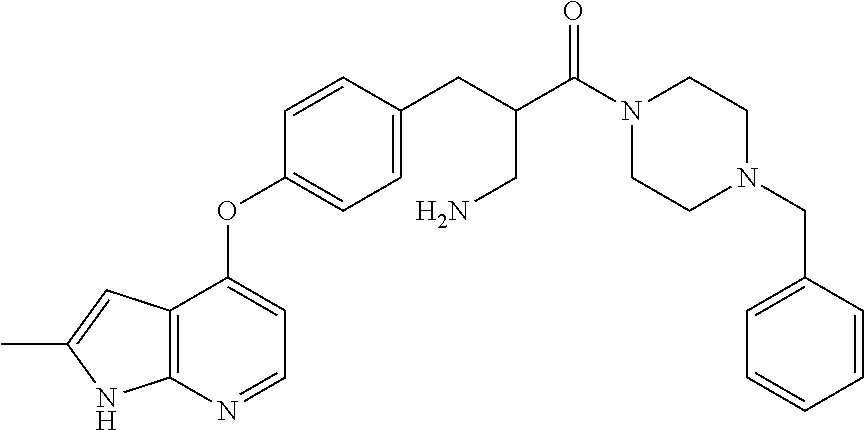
C12=C(N=CC=C1OC1=CC=C(CC(CN)C(=O)N3CCN(CC4=CC=CC=C4)CC3)C=C1)NC(C)=C2
